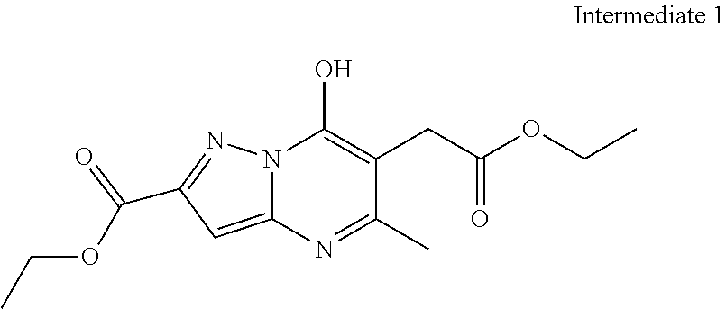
N12C(=CC(C(OCC)=O)=N1)N=C(C)C(CC(OCC)=O)=C2O
